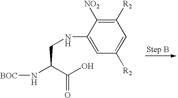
C(C(C(O)=O)N[BOC])NC1=CC([R2])=CC([R2])=C1[NO2]
